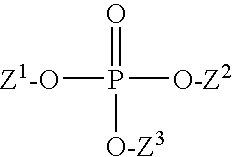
[Z1-O]P([O-Z2])(=O)[O-Z3]
